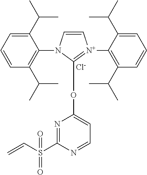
C1(C(C)C)=CC=CC(C(C)C)=C1N1C=C[N+](C2=C(C(C)C)C=CC=C2C(C)C)=C1OC1=CC=NC(S(C=C)(=O)=O)=N1.[Cl-]
